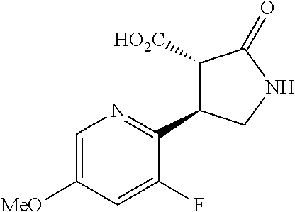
C1=C([MeO])C=C(F)C(C2C([HO2C])C(=O)NC2)=N1
